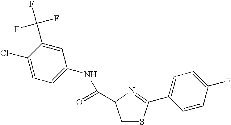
C1(Cl)=CC=C(NC(=O)C2CSC(C3=CC=C(F)C=C3)=N2)C=C1C(F)(F)F
